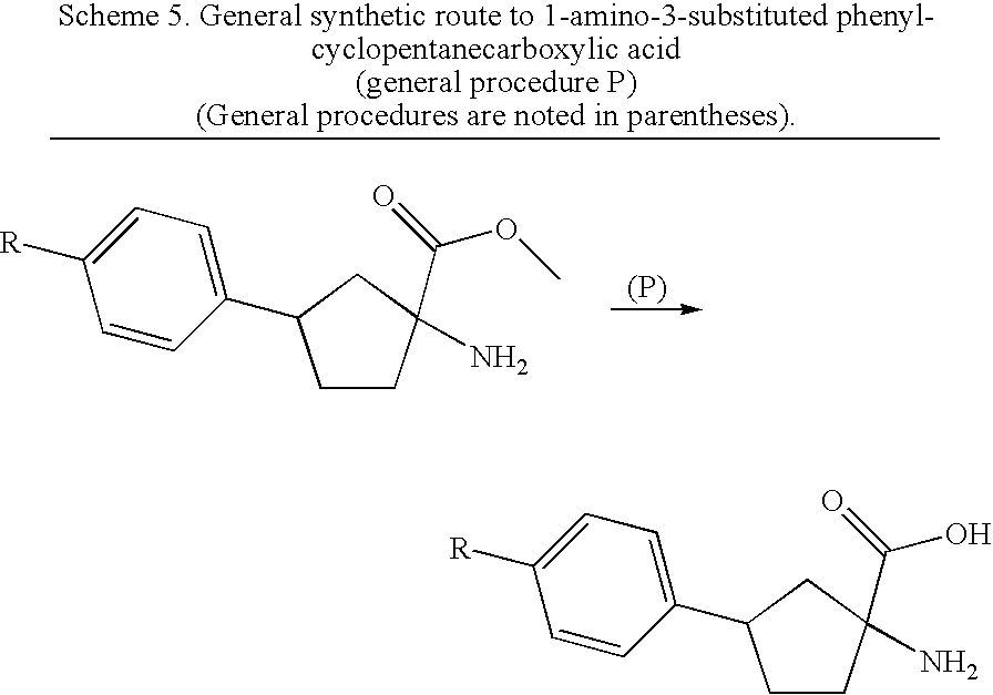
[(P)].C1CC(C(OC)=O)(N)CC1C1=CC=C([R])C=C1.C1CC(C(O)=O)(N)CC1C1=CC=C([R])C=C1
